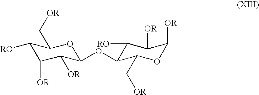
C1([RO])C([OR])C([OR])C(OC2C([RO])C([OR])C([OR])OC2C[OR])OC1C[OR]
